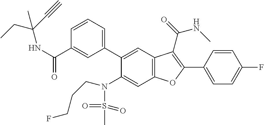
C1=CC=C(C2=CC3=C(C=C2N(S(C)(=O)=O)CCCF)OC(C2=CC=C(F)C=C2)=C3C(NC)=O)C=C1C(NC(CC)(C#C)C)=O
